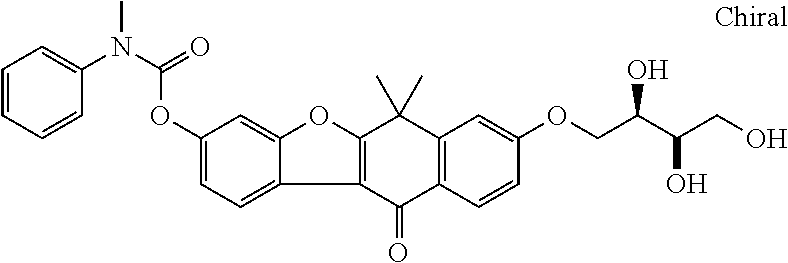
C1=CC=CC(N(C(OC2=CC=C3C(=C2)OC2=C3C(=O)C3=C(C2(C)C)C=C(OCC(C(CO)O)O)C=C3)=O)C)=C1
